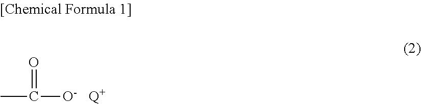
CC([O-])=O.[Q+]
